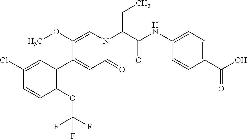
C1(OC(F)(F)F)=C(C2=CC(=O)N(C(C(NC3=CC=C(C(O)=O)C=C3)=O)CC)C=C2OC)C=C(Cl)C=C1
